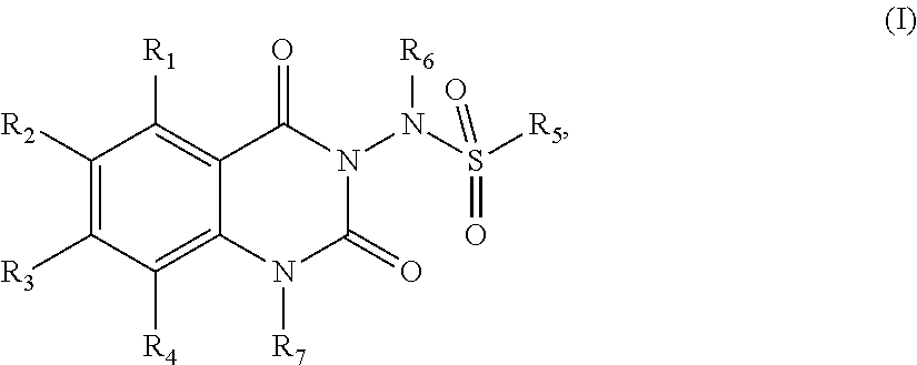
C1([R2])=C([R3])C([R4])=C2C(=C1[R1])C(=O)N(N(S([R5])(=O)=O)[R6])C(=O)N2[R7]
